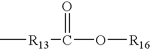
C[R13]C(O[R16])=O
